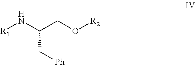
[R1]NC(CO[R2])C[Ph]
